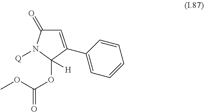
C1(=O)N([Q])C(OC(OC)=O)([H])C(C2=CC=CC=C2)=C1
